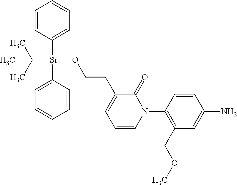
C1=CC(N2C(=O)C(CCO[Si](C3=CC=CC=C3)(C3=CC=CC=C3)C(C)(C)C)=CC=C2)=C(COC)C=C1N
